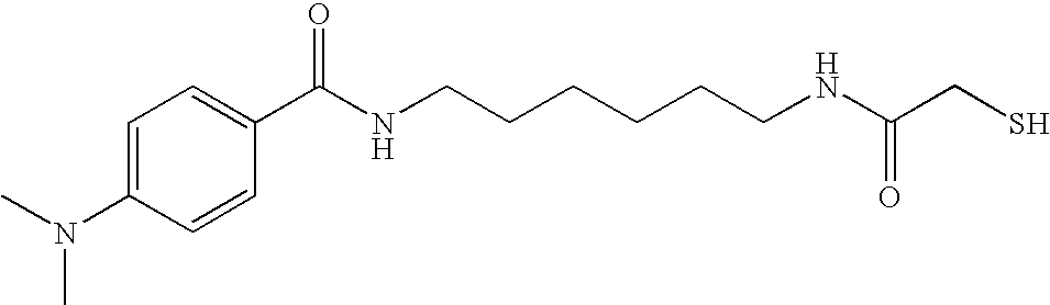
C1(C(NCCCCCCNC(CS)=O)=O)=CC=C(N(C)C)C=C1
